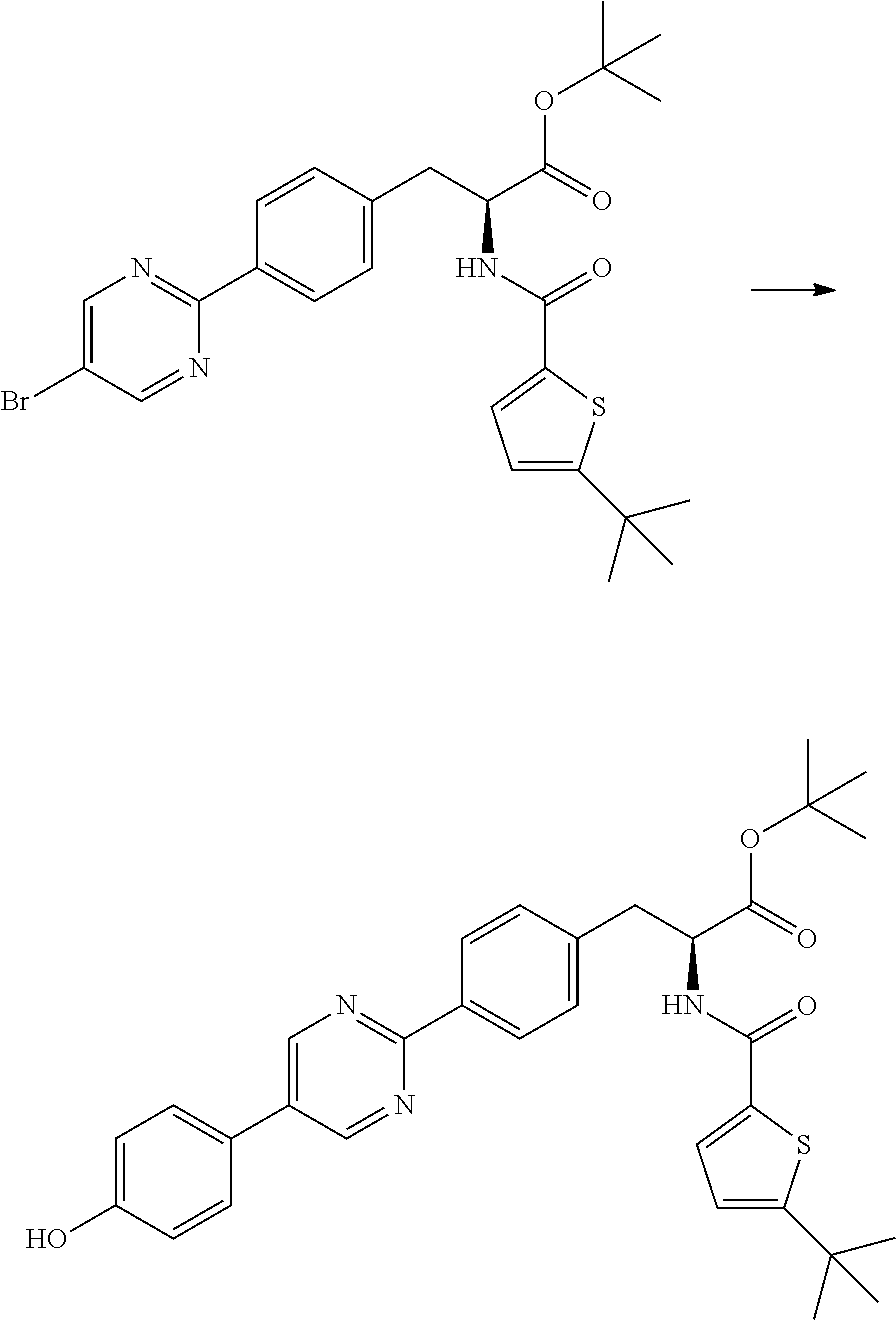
C1=CC(C2=NC=C(Br)C=N2)=CC=C1CC(C(OC(C)(C)C)=O)NC(=O)C1=CC=C(C(C)(C)C)S1.C1=CC(C2=NC=C(C3=CC=C(O)C=C3)C=N2)=CC=C1CC(C(OC(C)(C)C)=O)NC(=O)C1=CC=C(C(C)(C)C)S1
